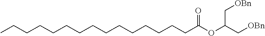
CCCCCCCCCCCCCCCC(OC(C[OBn])C[OBn])=O
